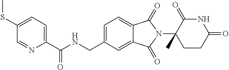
N1C(=O)C(N2C(=O)C3=CC=C(CNC(C4=CC=C(SC)C=N4)=O)C=C3C2=O)(C)CCC1=O
